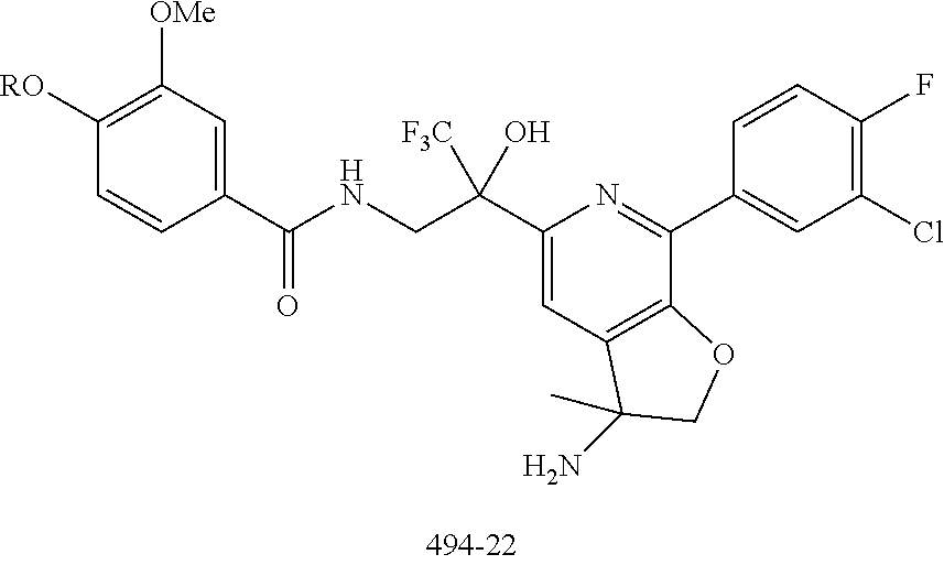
C1(C(CNC(C2=CC([OMe])=C([RO])C=C2)=O)(O)[F3C])=CC2=C(C(C3=CC(Cl)=C(F)C=C3)=N1)OCC2(N)C
